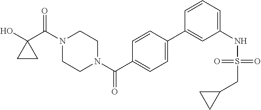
OC1(C(N2CCN(C(=O)C3=CC=C(C4=CC(NS(CC5CC5)(=O)=O)=CC=C4)C=C3)CC2)=O)CC1
